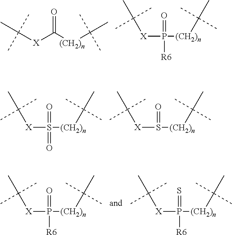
C([X]C([(CH2)n]C(C)(C)C)=O)(C)(C)C.P([(CH2)n]C(C)(C)C)([X]C(C)(C)C)(=O)[R6].S([(CH2)n]C(C)(C)C)([X]C(C)(C)C)(=O)=O.S([(CH2)n]C(C)(C)C)([X]C(C)(C)C)=O.P([(CH2)n]C(C)(C)C)([X]C(C)(C)C)(=O)[R6].P([(CH2)n]C(C)(C)C)([X]C(C)(C)C)(=S)[R6]
